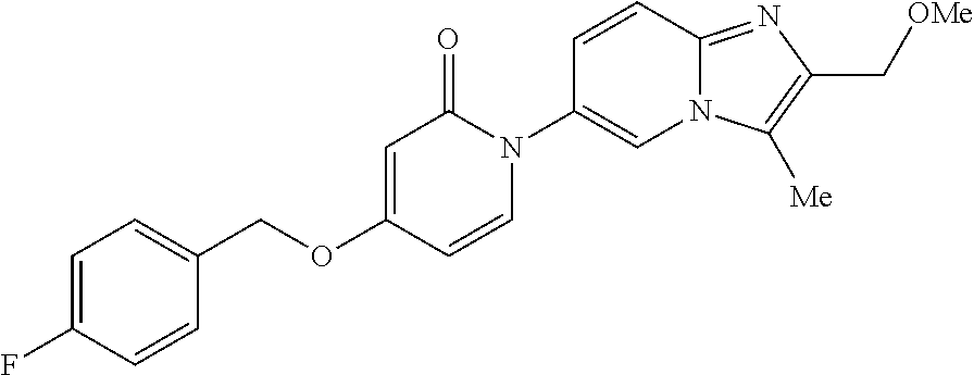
C1(COC2=CC(=O)N(C3=CN4C(=NC(C[OMe])=C4[Me])C=C3)C=C2)=CC=C(F)C=C1
